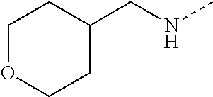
C1OCCC(CNC)C1
